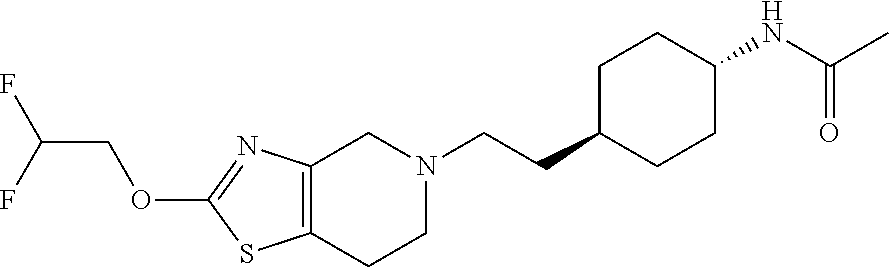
C1(OCC(F)F)=NC2=C(S1)CCN(CCC1CCC(NC(C)=O)CC1)C2
